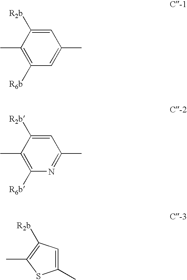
C1=C([R2b])C(C)=C([R6b])C=C1C.C1=C([R2b])C(C)=C([R6b])N=C1C.C1(C)=CC([R2b])=C(C)S1
